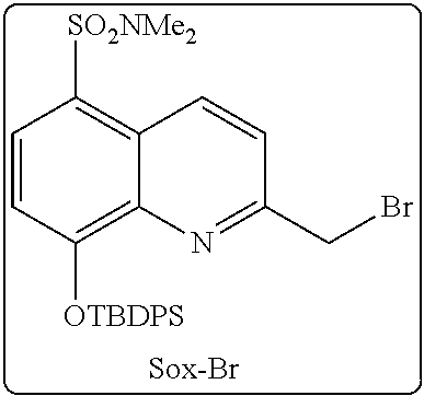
C1=CC([OTBDPS])=C2C(=C1[SO2NMe2])C=CC(CBr)=N2
